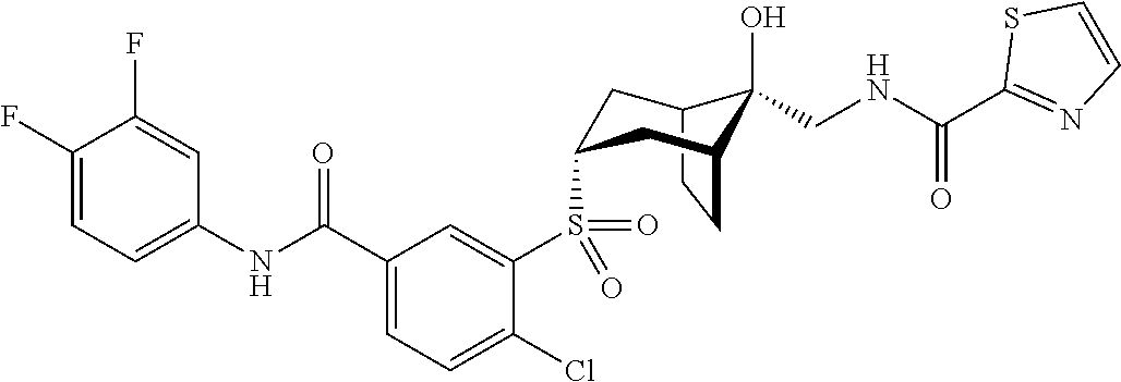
C12CCC(CC(S(C3=CC(C(NC4=CC=C(F)C(F)=C4)=O)=CC=C3Cl)(=O)=O)C1)C2(O)CNC(C1=NC=CS1)=O
